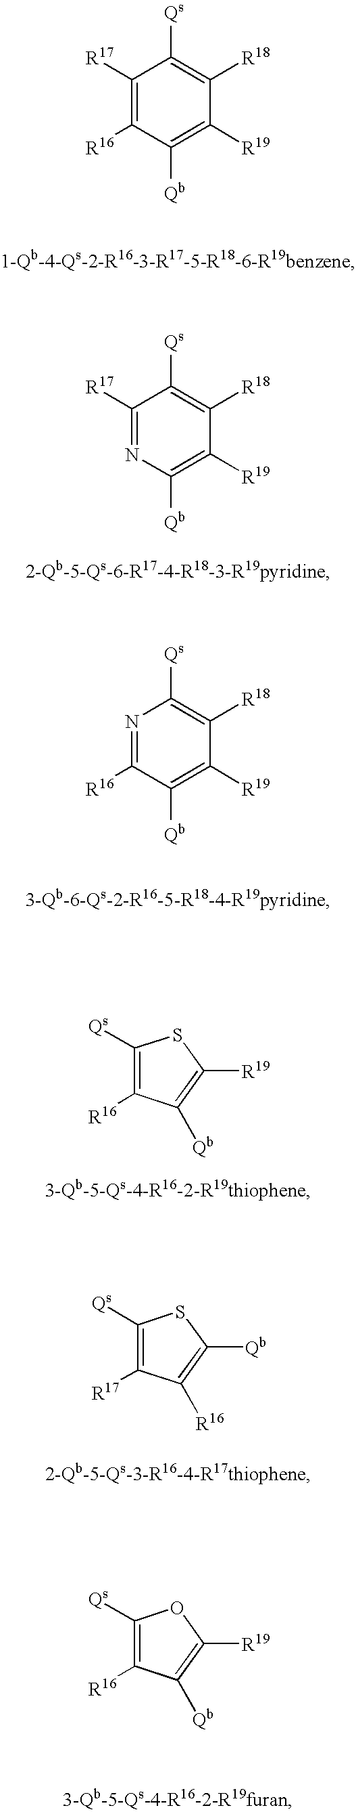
C1([R17])=C([R16])C([Qb])=C([R19])C([R18])=C1[Qs].C1([R17])=NC([Qb])=C([R19])C([R18])=C1[Qs].N1=C([R16])C([Qb])=C([R19])C([R18])=C1[Qs].C1([R19])=C([Qb])C([R16])=C([Qs])S1.C1([Qb])=C([R16])C([R17])=C([Qs])S1.C1([R19])=C([Qb])C([R16])=C([Qs])O1
